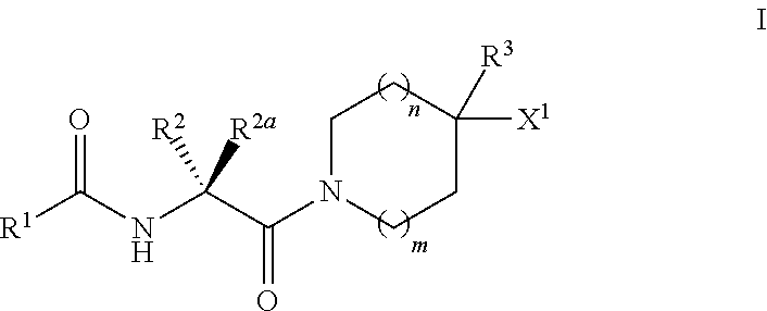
[R1]C(NC(C(N1CCC([R3])([X1])CC1)=O)([R2a])[R2])=O
